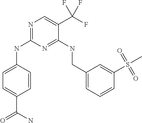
C1=CC(NC2=NC=C(C(F)(F)F)C(NCC3=CC=CC(S(C)(=O)=O)=C3)=N2)=CC=C1C(=O)N
